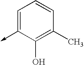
C1=C(->C)C(O)=C(C)C=C1
